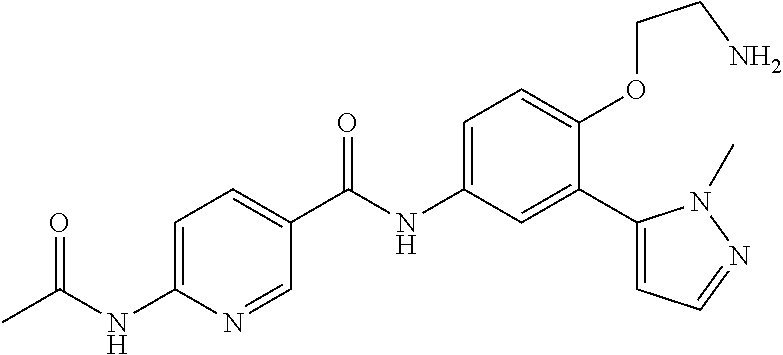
C1=C(NC(C)=O)N=CC(C(=O)NC2=CC=C(OCCN)C(C3=CC=NN3C)=C2)=C1
